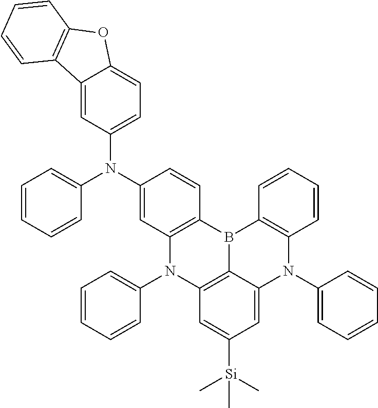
C12=C(C=CC(N(C3=CC=CC=C3)C3=CC=C4C(=C3)C3=C(O4)C=CC=C3)=C1)B1C3=C(N(C4=CC=CC=C4)C4=CC([Si](C)(C)C)=CC(=C14)N2C1=CC=CC=C1)C=CC=C3
